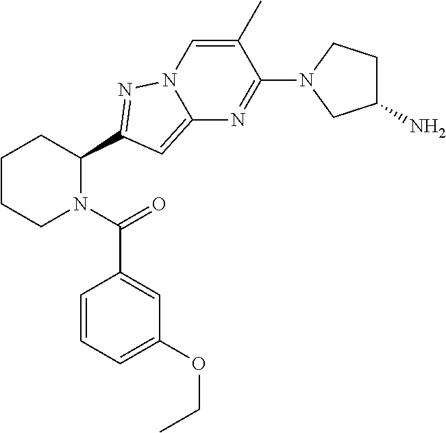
C1CCN(C(=O)C2=CC(OCC)=CC=C2)C(C2=NN3C=C(C)C(N4CC(N)CC4)=NC3=C2)C1
